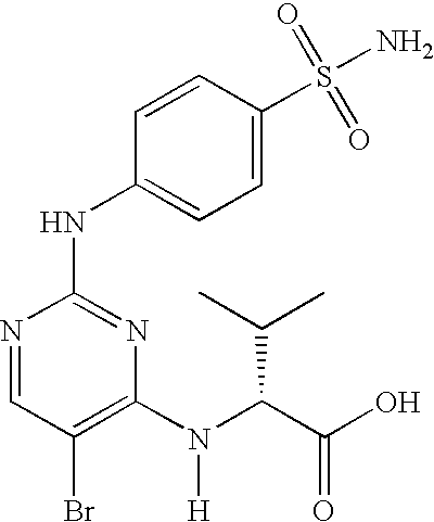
N1=CC(Br)=C(N(C(C(O)=O)C(C)C)[H])N=C1NC1=CC=C(S(=O)(=O)N)C=C1
